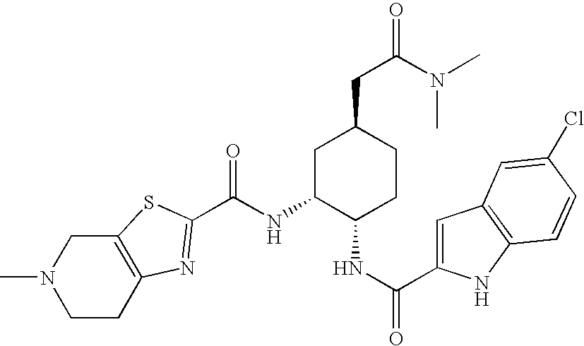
C1C2=C(CN(C)C1)SC(C(NC1C(NC(=O)C3=CC4=C(N3)C=CC(Cl)=C4)CCC(CC(N(C)C)=O)C1)=O)=N2
